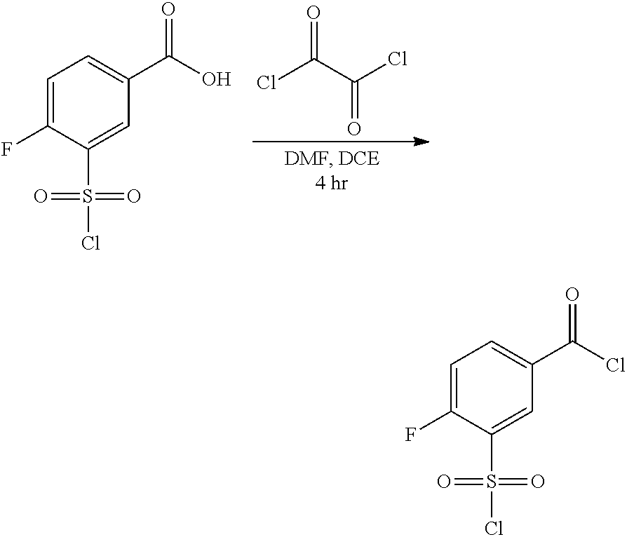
C1=C(F)C(S(Cl)(=O)=O)=CC(C(=O)O)=C1.ClC(C(Cl)=O)=O.C1=C(F)C(S(Cl)(=O)=O)=CC(C(=O)Cl)=C1
